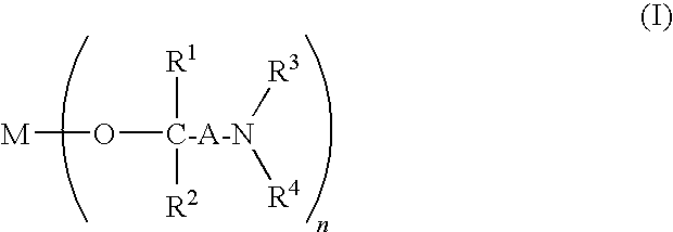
[M]O[C-A-N]([R3])([R4])([R1])[R2]
